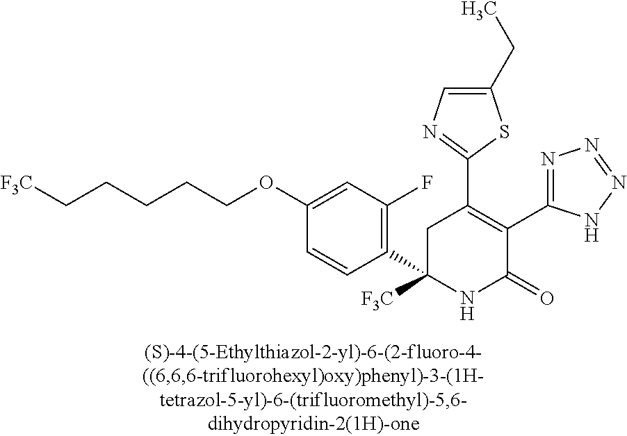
C1(C2=C(C3=NN=NN3)C(=O)NC(C3=C(F)C=C(OCCCCC[F3C])C=C3)([F3C])C2)=NC=C(CC)S1
